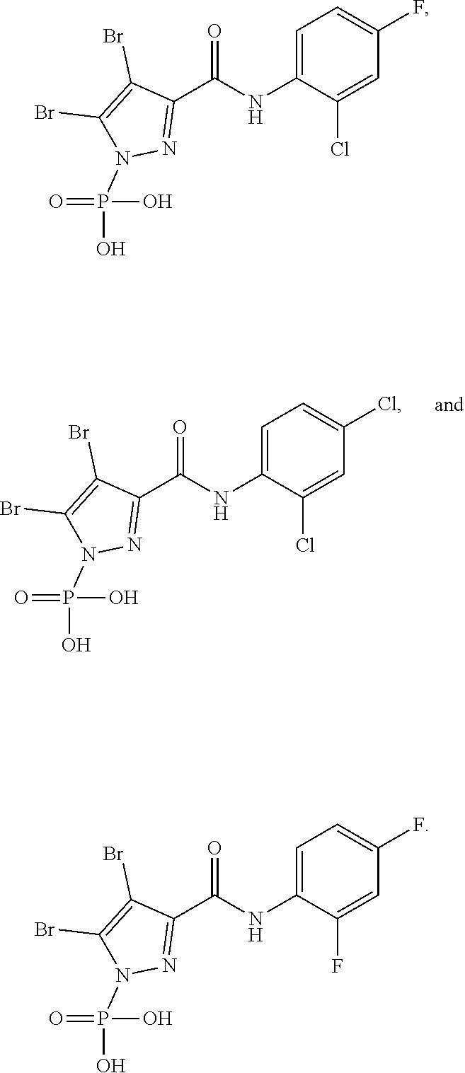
C1=C(NC(C2=NN(P(O)(O)=O)C(Br)=C2Br)=O)C(Cl)=CC(Cl)=C1.C1=C(NC(C2=NN(P(O)(O)=O)C(Br)=C2Br)=O)C(Cl)=CC(F)=C1.C1=C(NC(C2=NN(P(O)(O)=O)C(Br)=C2Br)=O)C(F)=CC(F)=C1
